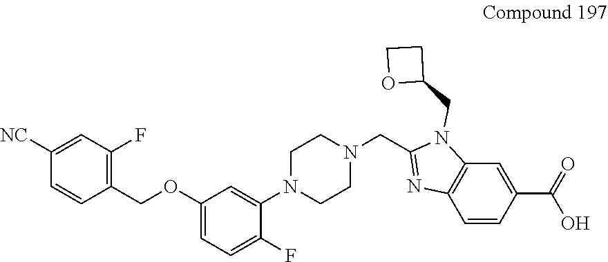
C1(COC2=CC=C(F)C(N3CCN(CC4=NC5=C(N4CC4CCO4)C=C(C(=O)O)C=C5)CC3)=C2)=C(F)C=C([NC])C=C1
